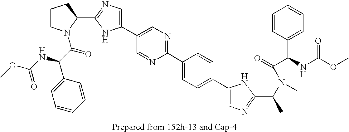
C1(C2=CN=C(C3=CC=C(C4=CN=C(C(C)N(C(=O)C(C5=CC=CC=C5)NC(OC)=O)C)N4)C=C3)N=C2)=CN=C(C2N(C(C(NC(OC)=O)C3=CC=CC=C3)=O)CCC2)N1
